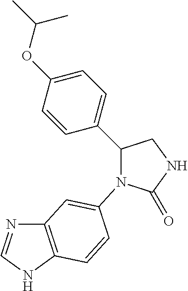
C12=C(NC=N1)C=CC(N1C(=O)NCC1C1=CC=C(OC(C)C)C=C1)=C2
